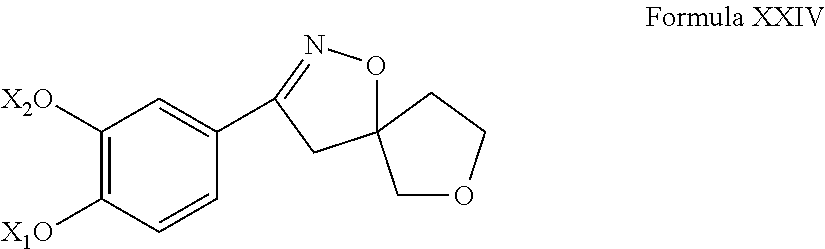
C1(C2=CC([X2O])=C([X1O])C=C2)=NOC2(C1)COCC2
